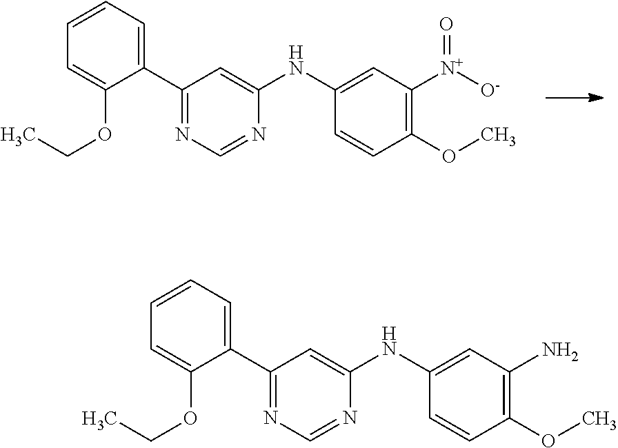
C1(C2=CC=CC=C2OCC)=NC=NC(NC2=CC([N+]([O-])=O)=C(OC)C=C2)=C1.C1(C2=CC=CC=C2OCC)=NC=NC(NC2=CC(N)=C(OC)C=C2)=C1
